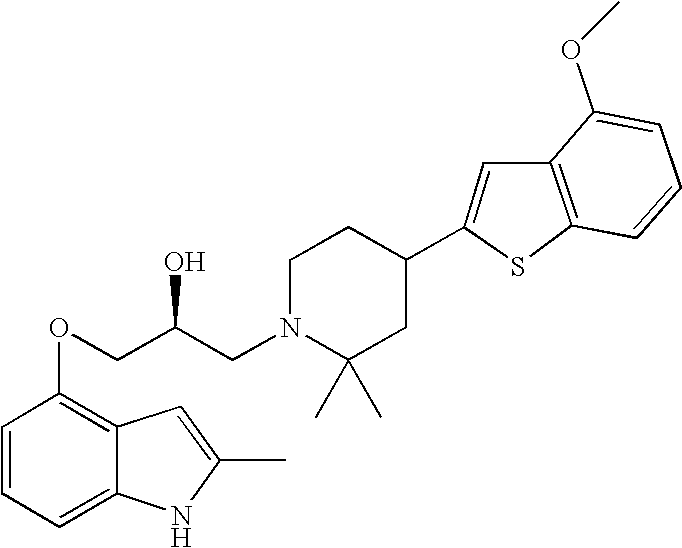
C1=CC=C2C(=C1OCC(CN1C(C)(C)CC(C3=CC4=C(S3)C=CC=C4OC)CC1)O)C=C(C)N2
